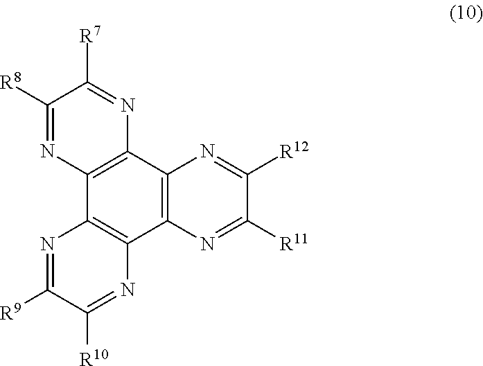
C1([R8])=NC2=C(N=C1[R7])C1=C(C3=C2N=C([R9])C([R10])=N3)N=C([R11])C([R12])=N1
